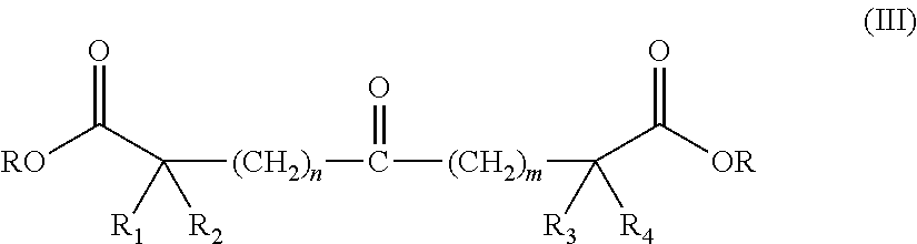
[(CH2)n](C(C([RO])=O)([R2])[R1])C([(CH2)m]C(C([OR])=O)([R4])[R3])=O
